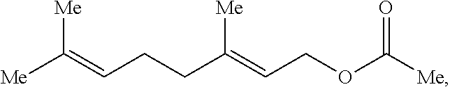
[Me]C(=CCCC(=CCOC([Me])=O)[Me])[Me]
